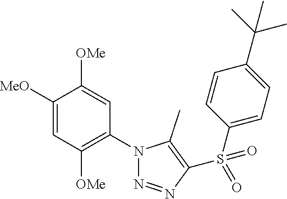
C1([MeO])=CC([OMe])=C(N2N=NC(S(C3=CC=C(C(C)(C)C)C=C3)(=O)=O)=C2C)C=C1[OMe]
